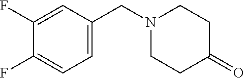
C1=C(CN2CCC(=O)CC2)C=C(F)C(F)=C1
